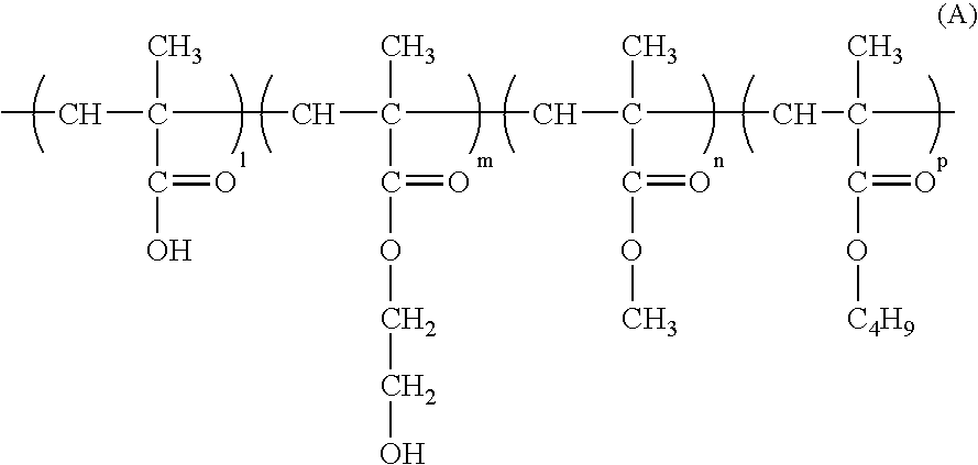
CCC(C)(C(O)=O)CC(C)(C(OCCO)=O)CC(C)(C(=O)OC)CC(C)(C)C(O[C4H9])=O
